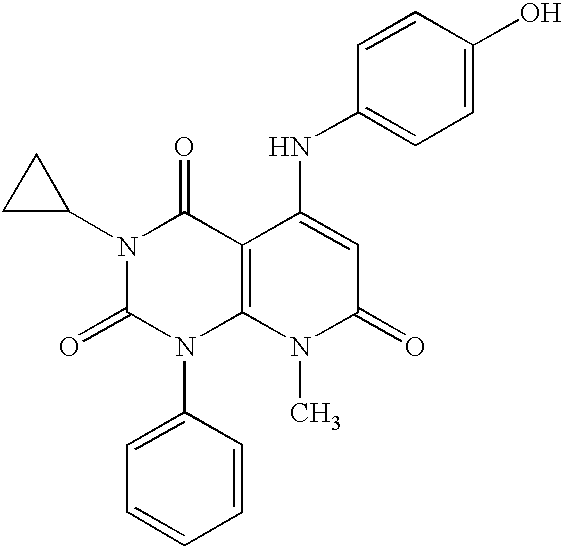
N1(C2CC2)C(=O)N(C2=CC=CC=C2)C2=C(C1=O)C(NC1=CC=C(O)C=C1)=CC(=O)N2C
